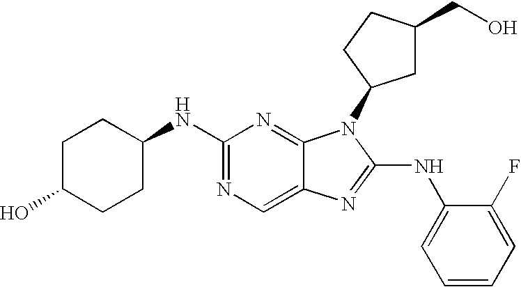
C1(NC2CCC(O)CC2)=NC=C2C(=N1)N(C1CC(CO)CC1)C(NC1=CC=CC=C1F)=N2
